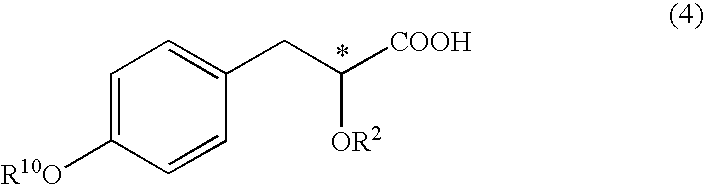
C1=C([R10O])C=CC(CC([COOH])[OR2])=C1
